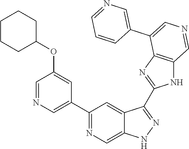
C1(C2=CN=CC(OC3CCCCC3)=C2)=NC=C2C(=C1)C(C1=NC3=C(N1)C=NC=C3C1=CN=CC=C1)=NN2
